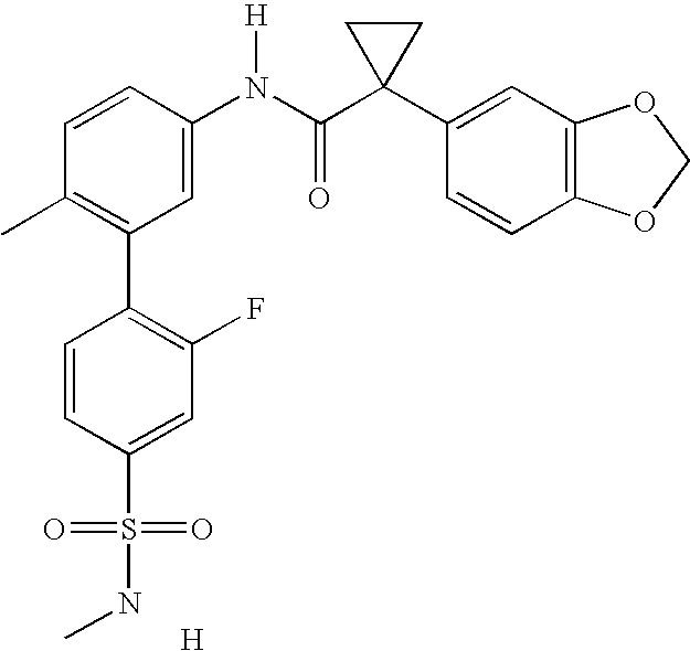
[H].C1=CC(N(C(C2(C3=CC4=C(C=C3)OCO4)CC2)=O)[H])=CC(C2=C(F)C=C(S(=O)(=O)NC)C=C2)=C1C
